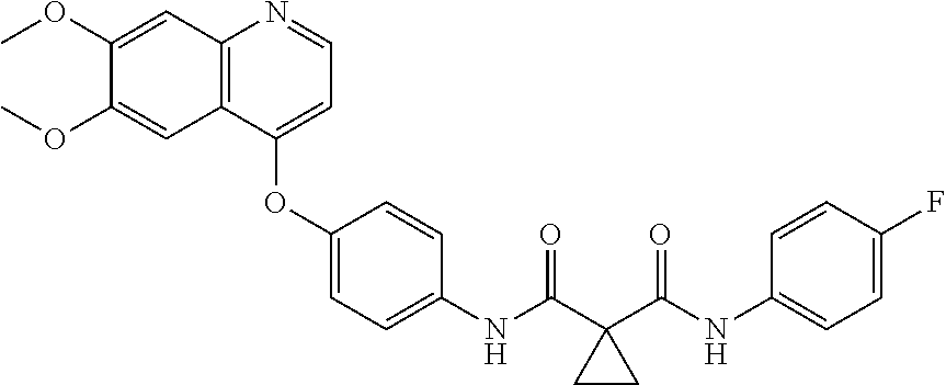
COC1=CC2=C(C(OC3=CC=C(NC(C4(C(NC5=CC=C(F)C=C5)=O)CC4)=O)C=C3)=CC=N2)C=C1OC
